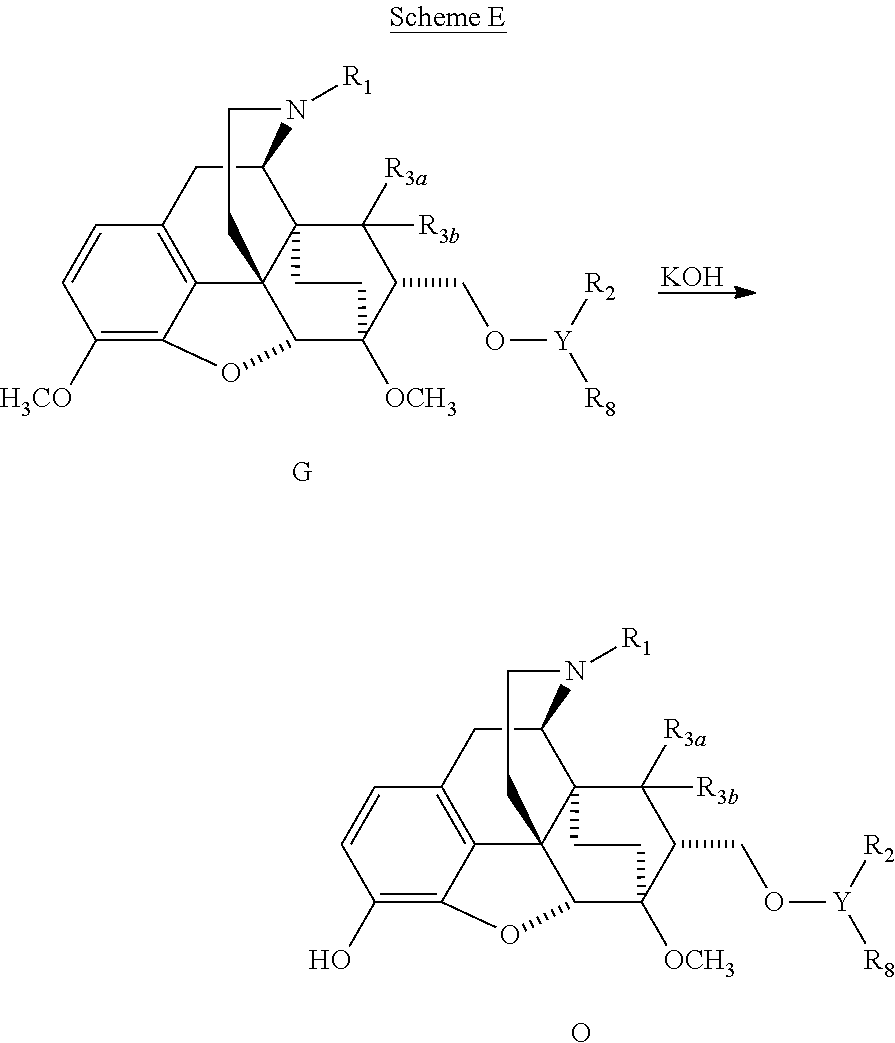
[KOH].C1=CC([H3CO])=C2C3=C1CC1C45C3(C(C([OCH3])(C(CO[Y]([R2])[R8])C4([R3b])[R3a])CC5)O2)CCN1[R1].C1=CC(O)=C2C3=C1CC1C45C3(C(C([OCH3])(C(CO[Y]([R2])[R8])C4([R3b])[R3a])CC5)O2)CCN1[R1].O
